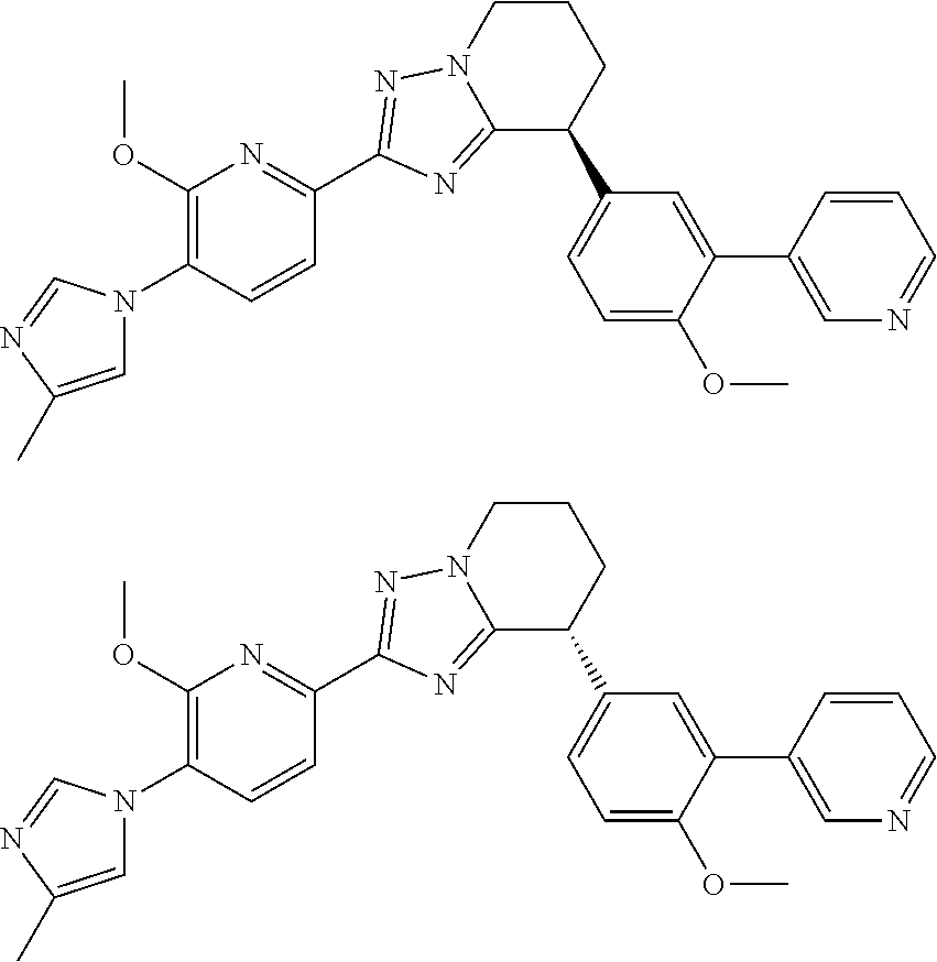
C1=C(C)N=CN1C1=C(OC)N=C(C2=NN3CCCC(C4=CC=C(OC)C(C5=CN=CC=C5)=C4)C3=N2)C=C1.C1=C(C)N=CN1C1=C(OC)N=C(C2=NN3CCCC(C4=CC=C(OC)C(C5=CN=CC=C5)=C4)C3=N2)C=C1
